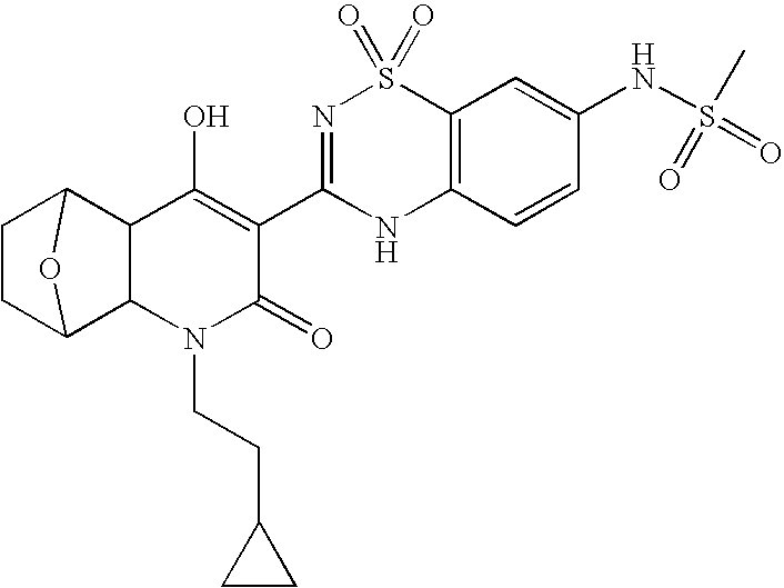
C1CC2C3C(C1O2)C(O)=C(C1=NS(=O)(=O)C2=C(N1)C=CC(NS(=O)(C)=O)=C2)C(=O)N3CCC1CC1
